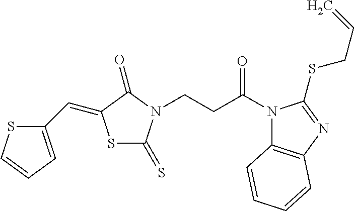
C1(C=C2SC(=S)N(CCC(N3C4=C(N=C3SCC=C)C=CC=C4)=O)C2=O)=CC=CS1
